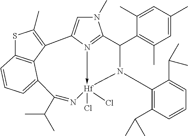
N1(C)C=C2N3->[Hf](Cl)(Cl)(N(C4=C(C(C)C)C=CC=C4C(C)C)C(C4=C(C)C=C(C)C=C4C)C=31)N=C(C(C)C)C1=CC=CC3=C1C2=C(C)S3
